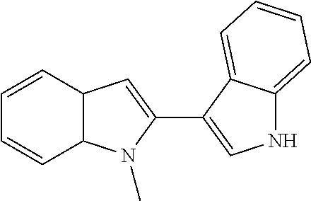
C1=CC2C(C=C1)N(C)C(C1=CNC3=CC=CC=C13)=C2
